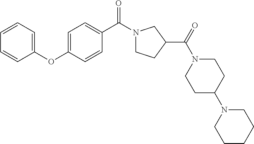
C1(OC2=CC=C(C(N3CCC(C(=O)N4CCC(N5CCCCC5)CC4)C3)=O)C=C2)=CC=CC=C1
